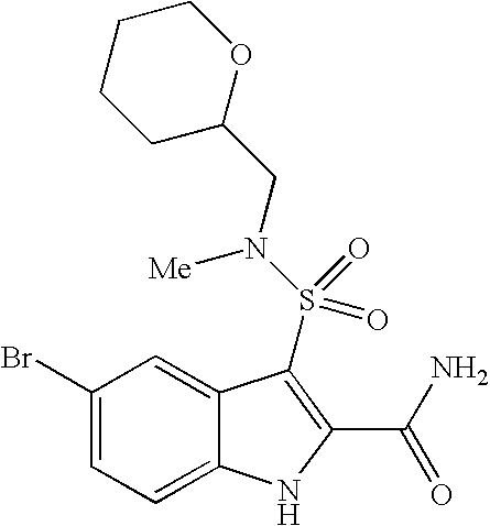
C1C(CN(S(=O)(=O)C2=C(C(N)=O)NC3=CC=C(Br)C=C32)[Me])OCCC1
